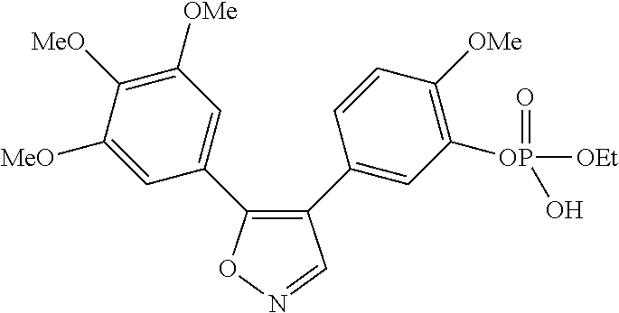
C1(C2=CC([OP]([OEt])(=O)O)=C([OMe])C=C2)=C(C2=CC([OMe])=C([MeO])C([MeO])=C2)ON=C1
